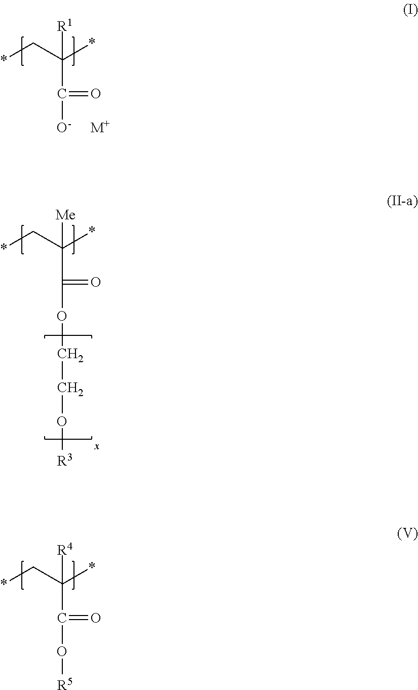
*CC(*)(C([O-])=O)[R1].[M+].*CC(*)(C(OCCO[R3])=O)[Me].*CC(*)(C(O[R5])=O)[R4]
